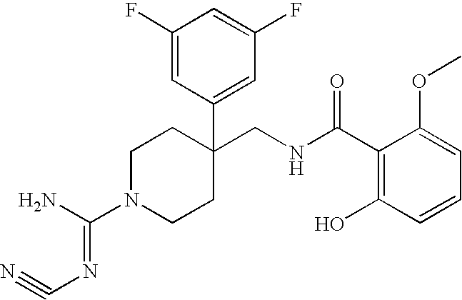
C1(CNC(C2=C(O)C=CC=C2OC)=O)(C2=CC(F)=CC(F)=C2)CCN(C(=NC#N)N)CC1
